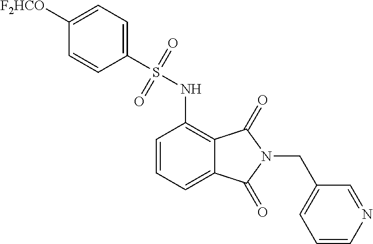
C1=CN=CC(CN2C(=O)C3=C(NS(=O)(=O)C4=CC=C([F2HCO])C=C4)C=CC=C3C2=O)=C1
